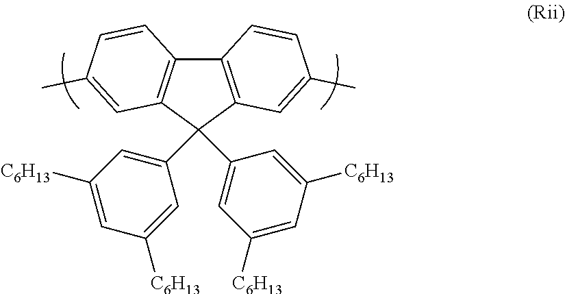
C12=C(C(C3=CC([C6H13])=CC([C6H13])=C3)(C3=CC([C6H13])=CC([C6H13])=C3)C3=C1C=CC(C)=C3)C=C(C)C=C2
